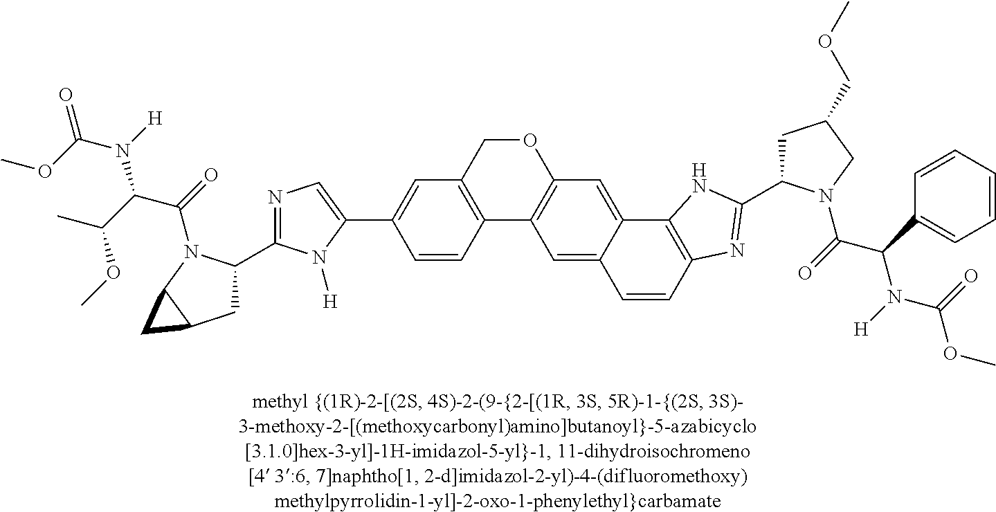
O1CC2=C(C3=C1C=C1C(=C3)C=CC3=C1NC(C1CC(COC)CN1C(=O)C(C1=CC=CC=C1)N([H])C(=O)OC)=N3)C=CC(C1=CN=C(C3CC4C(N3C(C(C(C)OC)N([H])C(OC)=O)=O)C4)N1[H])=C2
